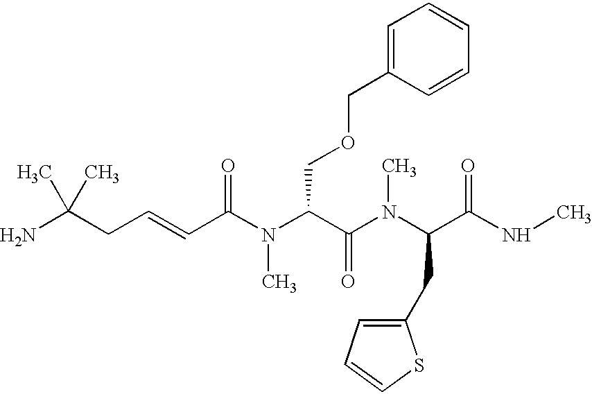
NC(CC=CC(N(C(C(N(C(C(NC)=O)CC1=CC=CS1)C)=O)COCC1=CC=CC=C1)C)=O)(C)C
